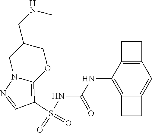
S(NC(NC1=C2C(=CC3=C1CC3)CC2)=O)(C1=C2N(N=C1)CC(CNC)CO2)(=O)=O
